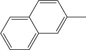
C1(C)=CC2=CC=CC=C2C=C1
